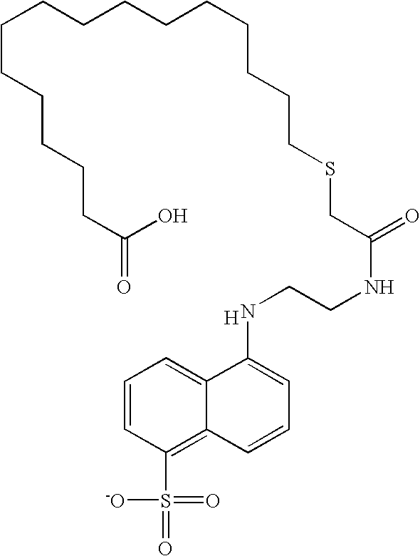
[H].C1=CC(S(=O)(=O)[-O])=C2C(=C1)C(NCCNC(=O)CSCCCCCCCCCCCCCCCC(=O)O)=CC=C2
